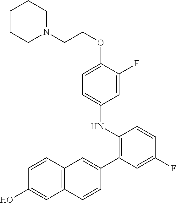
C1(F)=CC(C2=CC3=C(C=C2)C=C(O)C=C3)=C(NC2=CC=C(OCCN3CCCCC3)C(F)=C2)C=C1
